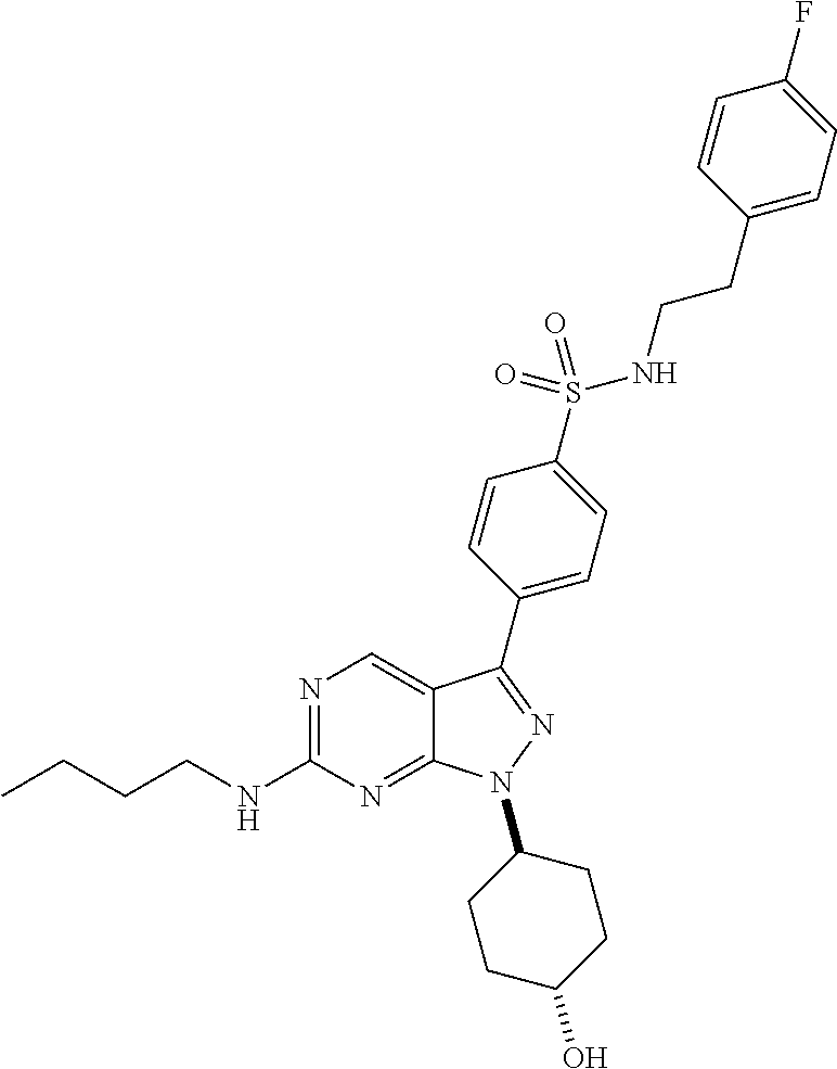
N1=C(NCCCC)N=C2C(=C1)C(C1=CC=C(S(=O)(NCCC3=CC=C(F)C=C3)=O)C=C1)=NN2C1CCC(O)CC1
